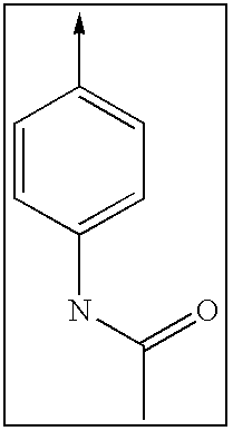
C1=CC(NC(=O)C)=CC=C1->C
